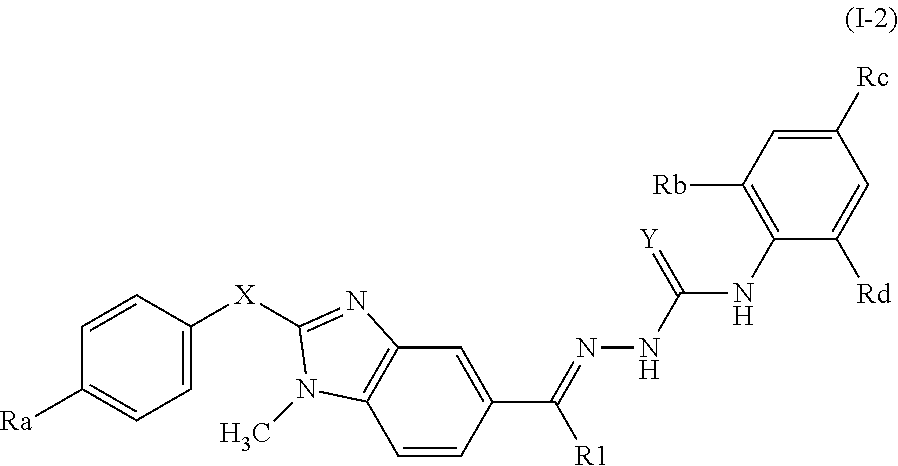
C1=CC(C(=NNC(=[Y])NC2=C([Rb])C=C([Rc])C=C2[Rd])[R1])=CC2=C1N(C)C([X]C1=CC=C([Ra])C=C1)=N2
